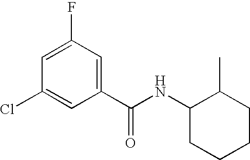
C1(C(=O)NC2CCCCC2C)=CC(F)=CC(Cl)=C1
